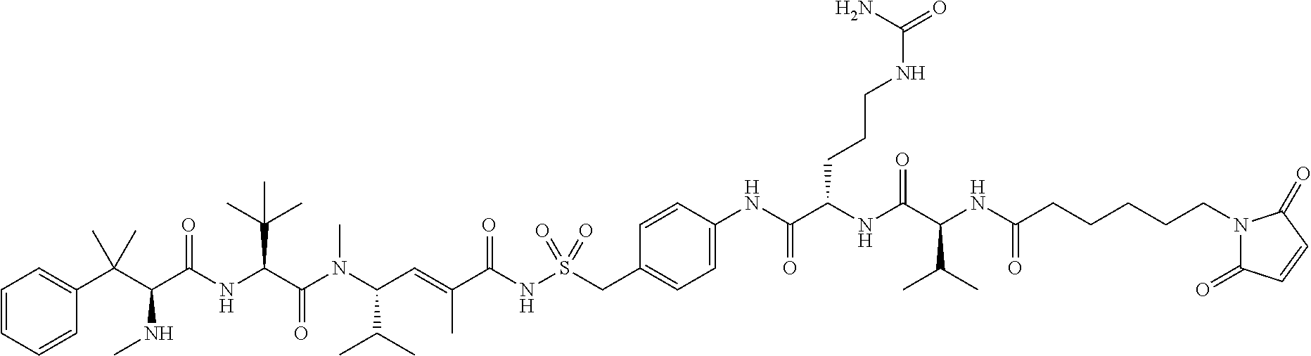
C1=CC=CC(C(C(C(NC(C(N(C(C=C(C(NS(CC2=CC=C(NC(C(NC(C(NC(CCCCCN3C(=O)C=CC3=O)=O)C(C)C)=O)CCCNC(=O)N)=O)C=C2)(=O)=O)=O)C)C(C)C)C)=O)C(C)(C)C)=O)NC)(C)C)=C1
